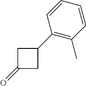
C1(=O)CC(C2=C(C)C=CC=C2)C1
